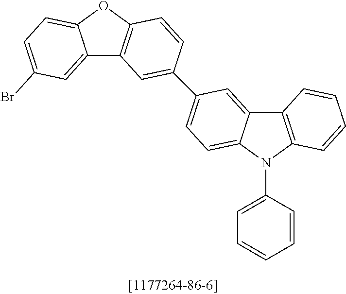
C12=CC(Br)=CC=C1OC1=C2C=C(C2=CC=C3C(=C2)C2=C(N3C3=CC=CC=C3)C=CC=C2)C=C1
